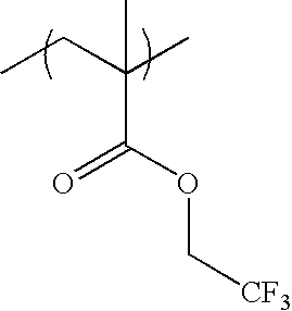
CCC(C)(C(OC[CF3])=O)C
